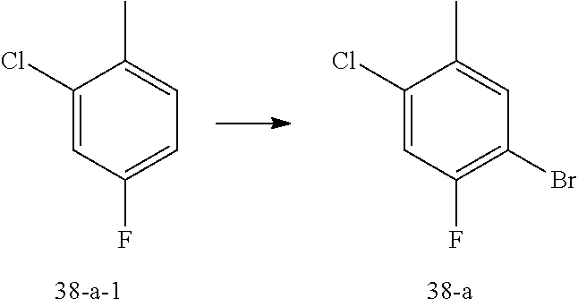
C1(Cl)=CC(F)=CC=C1C.C1(Cl)=CC(F)=C(Br)C=C1C
